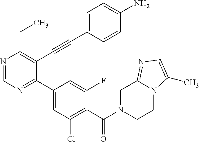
N1=CN=C(C2=CC(Cl)=C(C(N3CCN4C(=NC=C4C)C3)=O)C(F)=C2)C(C#CC2=CC=C(N)C=C2)=C1CC
